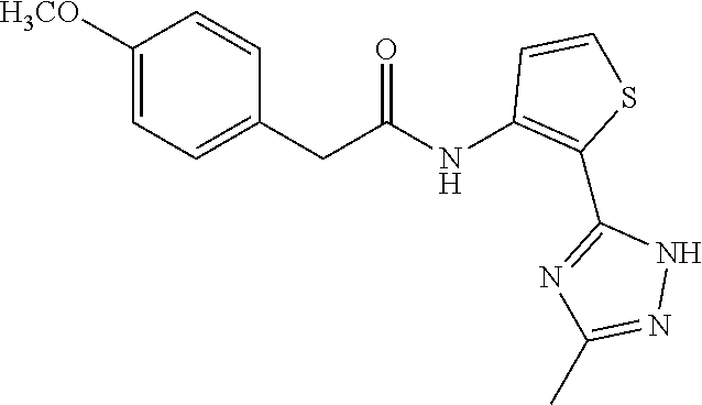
C(C(NC1=C(C2=NC(C)=NN2)SC=C1)=O)C1=CC=C([H3CO])C=C1
